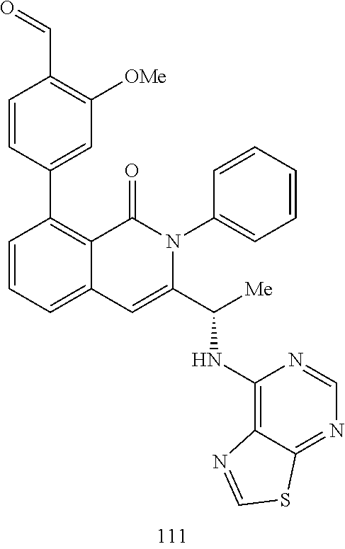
C1=CC(C2=C3C(=CC=C2)C=C(C(NC2=C4C(=NC=N2)SC=N4)[Me])N(C2=CC=CC=C2)C3=O)=CC([OMe])=C1C=O
